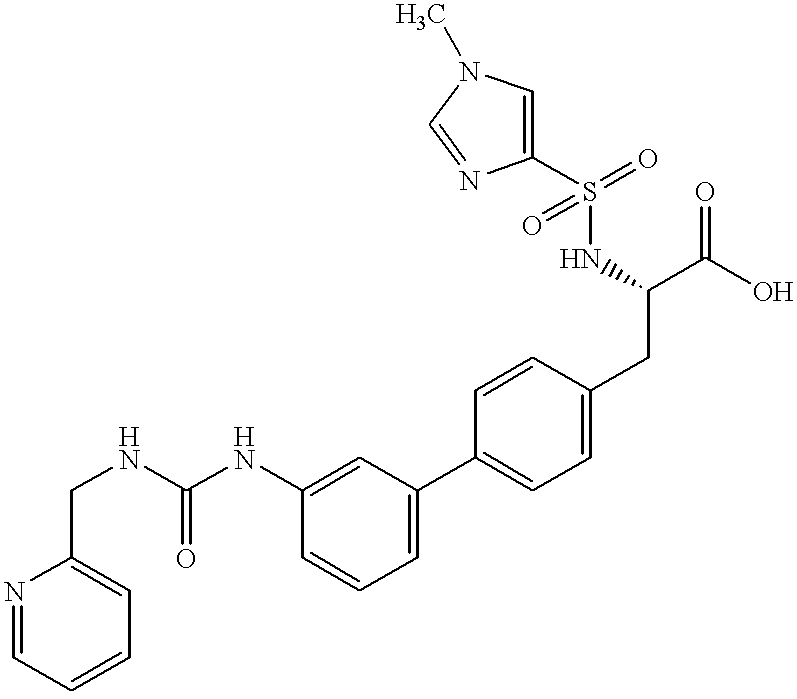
C(NC1=CC(C2=CC=C(CC(NS(C3=CN(C)C=N3)(=O)=O)C(O)=O)C=C2)=CC=C1)(NCC1=CC=CC=N1)=O
